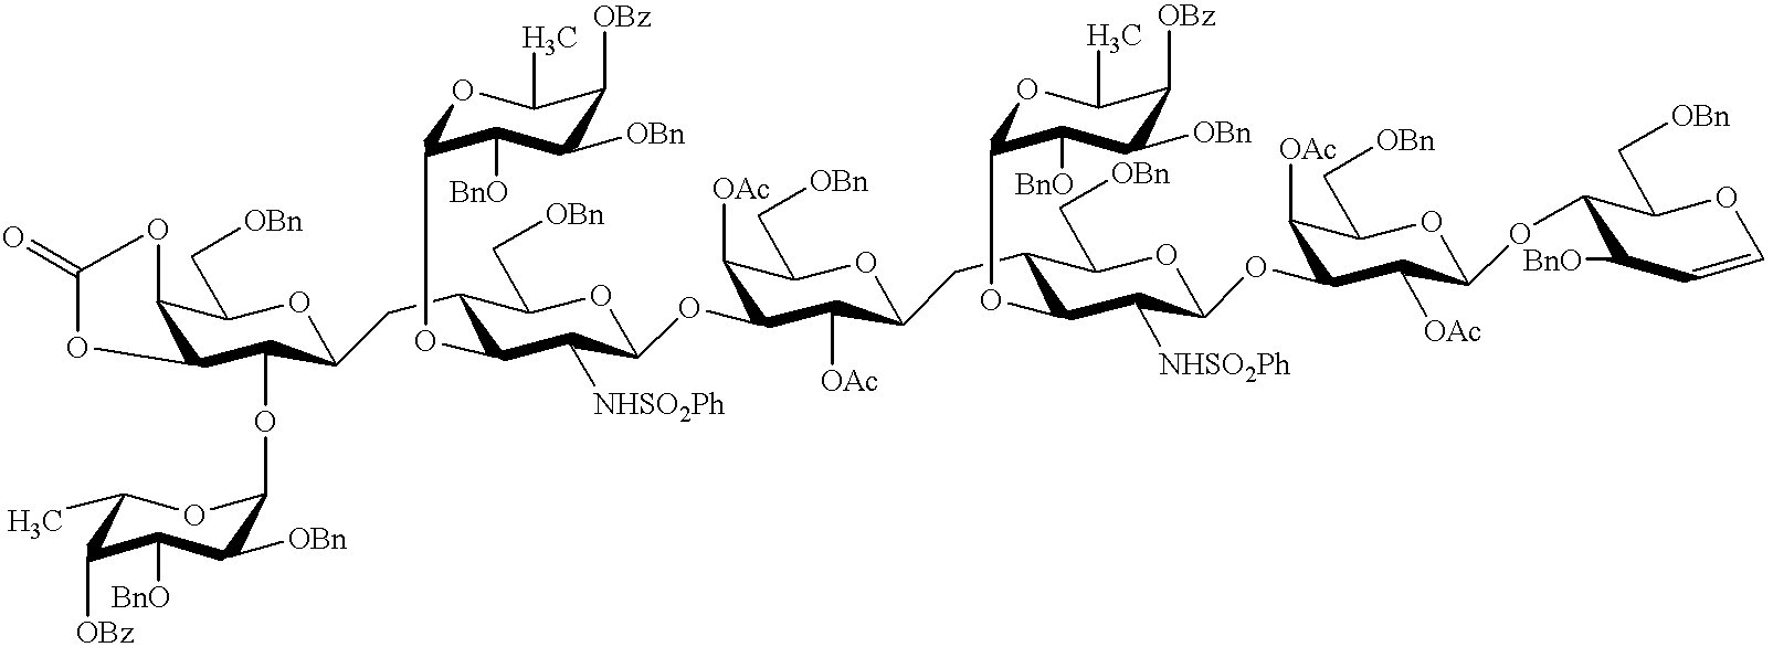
C12C(C(OC3C([OBn])C([BnO])C([OBz])C(C)O3)C(CC3C(OC4OC(C)C([OBz])C([OBn])C4[BnO])C([NHSO2Ph])C(OC4C([OAc])C(C[OBn])OC(CC5C(OC6OC(C)C([OBz])C([OBn])C6[BnO])C([NHSO2Ph])C(OC6C([OAc])C(C[OBn])OC(OC7C(C[OBn])OC=CC7[BnO])C6[OAc])OC5C[OBn])C4[OAc])OC3C[OBn])OC1C[OBn])OC(=O)O2
